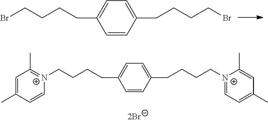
C1=CC(CCCCBr)=CC=C1CCCCBr.C1=CC(CCCC[N+]2=CC=C(C)C=C2C)=CC=C1CCCC[N+]1=C(C)C=C(C)C=C1
